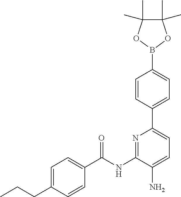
C1=C(CCC)C=CC(C(NC2=NC(C3=CC=C(B4OC(C)(C)C(C)(C)O4)C=C3)=CC=C2N)=O)=C1
